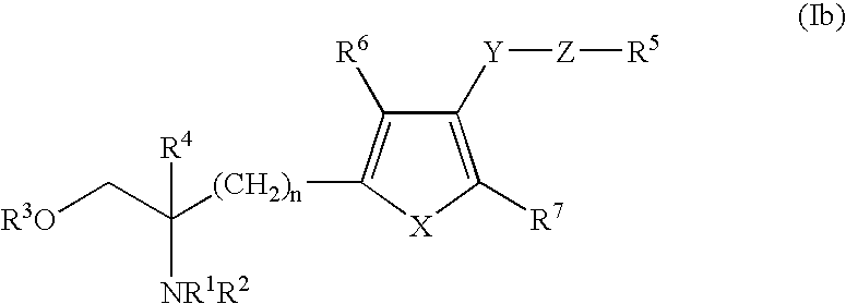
C1([Y][Z][R5])=C([R7])[X]C([(CH2)n]C(C[R3O])([R4])[NR1R2])=C1[R6]
